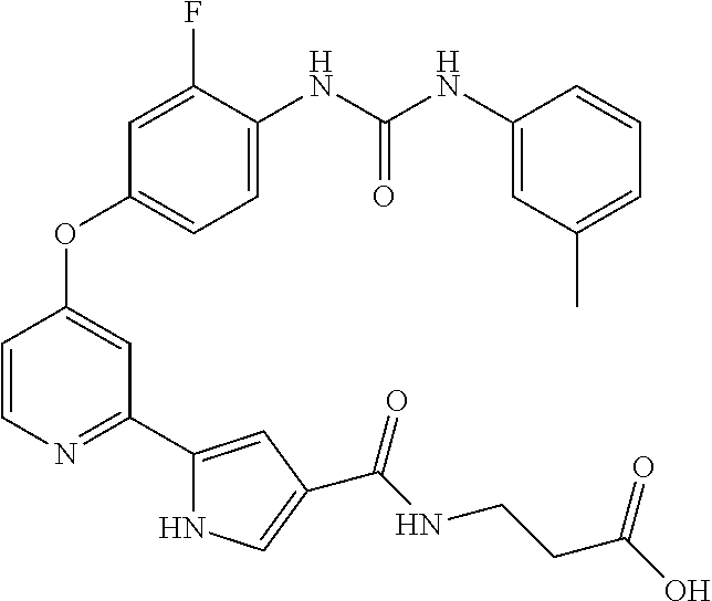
C1=CN=C(C2=CC(C(NCCC(O)=O)=O)=CN2)C=C1OC1=CC=C(NC(NC2=CC(C)=CC=C2)=O)C(F)=C1
